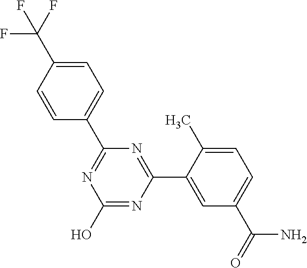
N1=C(C2=CC(C(=O)N)=CC=C2C)N=C(O)N=C1C1=CC=C(C(F)(F)F)C=C1
